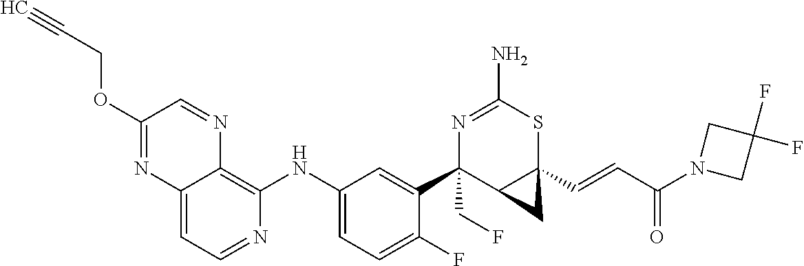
C12=CC=NC(NC3=CC=C(F)C(C4(CF)C5C(C=CC(N6CC(F)(F)C6)=O)(SC(N)=N4)C5)=C3)=C1N=CC(OCC#C)=N2
